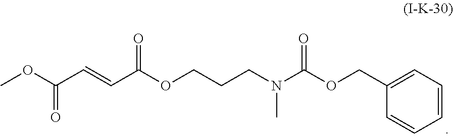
COC(C=CC(OCCCN(C(OCC1=CC=CC=C1)=O)C)=O)=O
